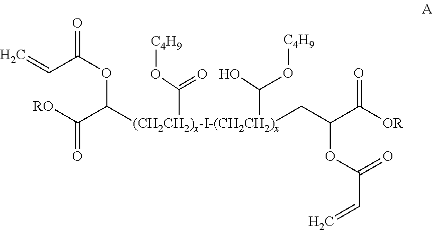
C(C(OC(C([RO])=O)[(CH2CH2)x-I-(CH2CH2)x](C(=O)O[C4H9])(C(O[C4H9])O)CC(C([OR])=O)OC(=O)C=C)=O)=C
